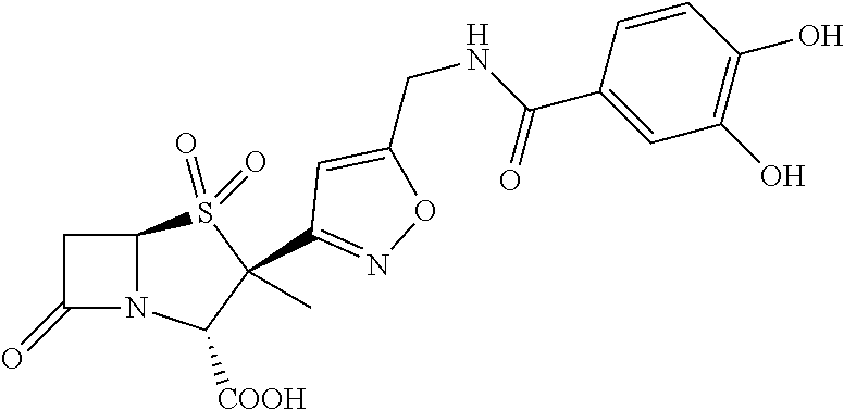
C1C(=O)N2C1S(=O)(=O)C(C)(C1=NOC(CNC(C3=CC(O)=C(O)C=C3)=O)=C1)C2[COOH]
